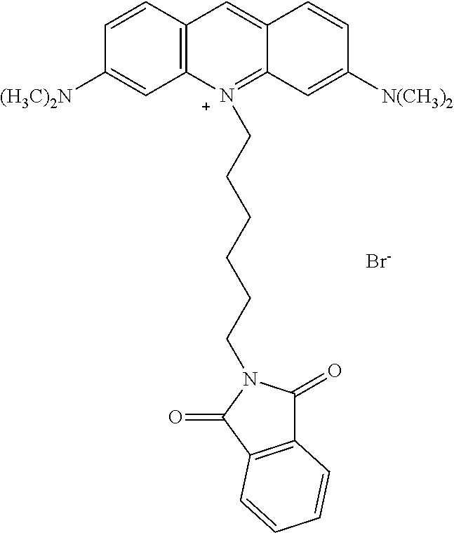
C12=C(C=CC([(H3C)2N])=C1)C=C1C(=[N+]2CCCCCCN2C(=O)C3=C(C2=O)C=CC=C3)C=C([N(CH3)2])C=C1.[Br-]
